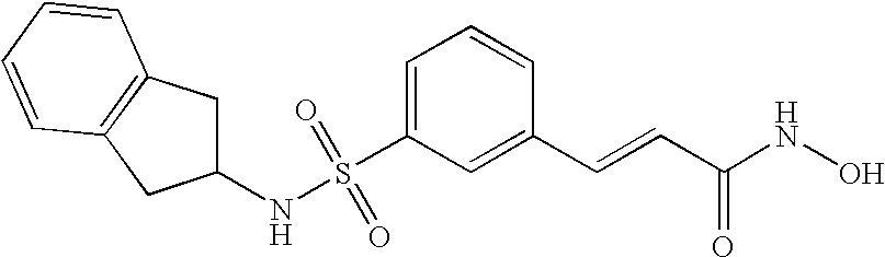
S(C1=CC=CC(C=CC(NO)=O)=C1)(NC1CC2=C(C1)C=CC=C2)(=O)=O
